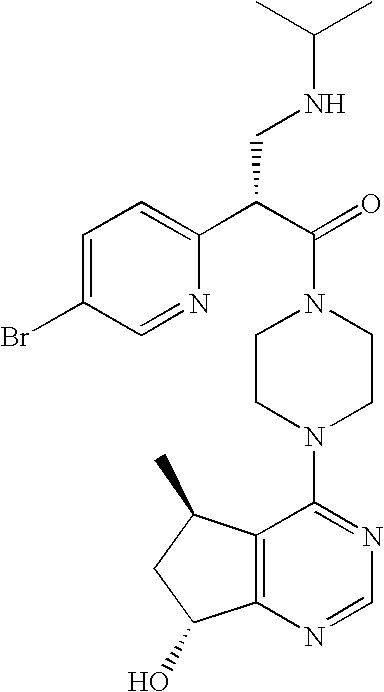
C(N1CCN(C2=NC=NC3=C2C(C)CC3O)CC1)(C(CNC(C)C)C1=CC=C(Br)C=N1)=O
